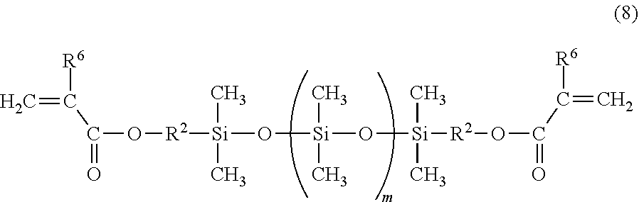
[R2]([Si](C)(C)O[Si](C)(C)O[Si]([R2]OC(=O)C(=C)[R6])(C)C)OC(=O)C(=C)[R6]
